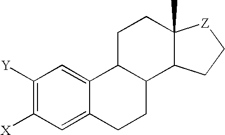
C1([X])=C([Y])C=C2C(=C1)CCC1C2CCC2(C)C1CC[Z]2
